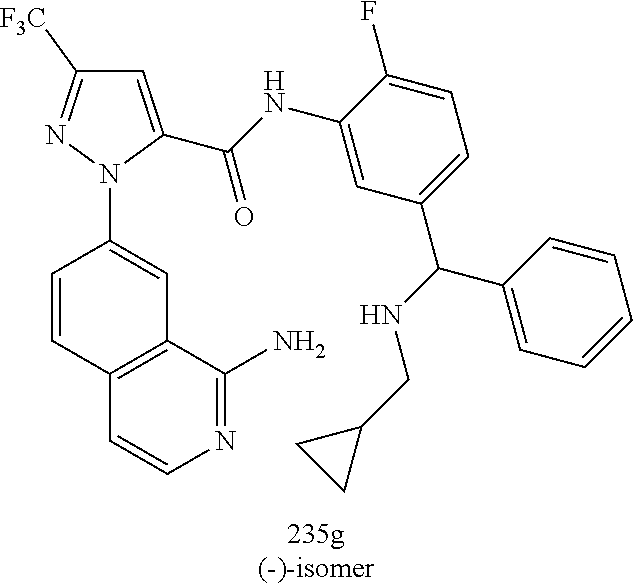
C1=C(C(NC2=CC(C(NCC3CC3)C3=CC=CC=C3)=CC=C2F)=O)N(C2=CC3=C(C=C2)C=CN=C3N)N=C1[F3C]
